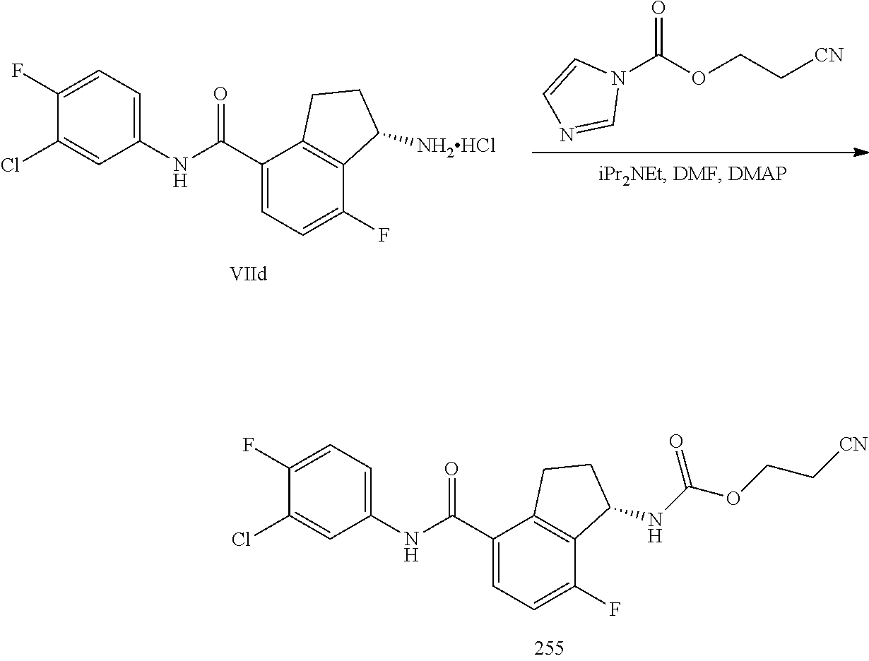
C1(Cl)=CC(NC(C2=CC=C(F)C3=C2CCC3NC(OCC[CN])=O)=O)=CC=C1F.N1(C(OCC[CN])=O)C=CN=C1.C1(Cl)=CC(NC(C2=CC=C(F)C3=C2CCC3[NH2HCl])=O)=CC=C1F
